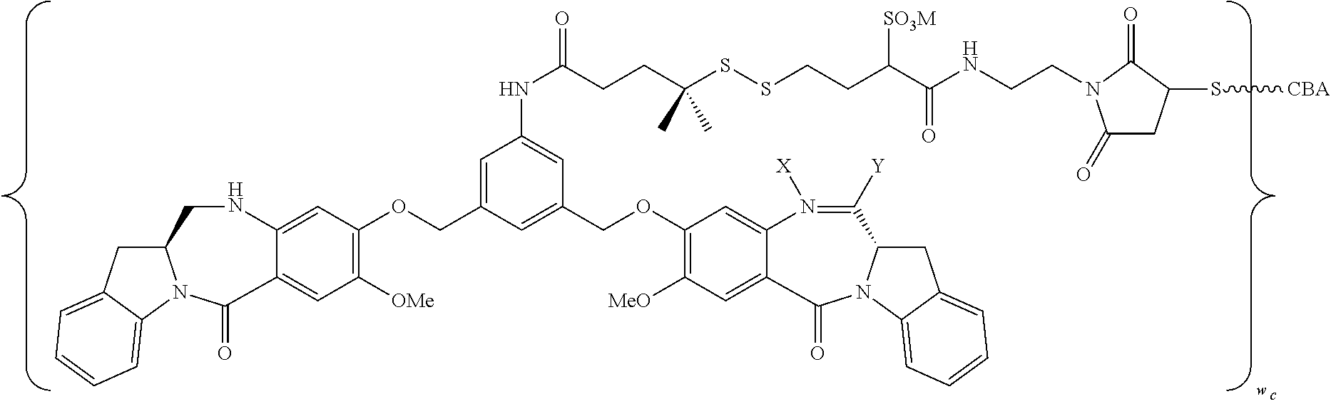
C12=CC(OCC3=CC(NC(CCC(C)(SSCCC([SO3M])C(=O)NCCN4C(=O)CC(S[CBA])C4=O)C)=O)=CC(COC4=C([MeO])C=C5C(=C4)N([X])=C([Y])C4CC6=CC=CC=C6N4C5=O)=C3)=C([OMe])C=C1C(=O)N1C(CC3=CC=CC=C31)CN2
